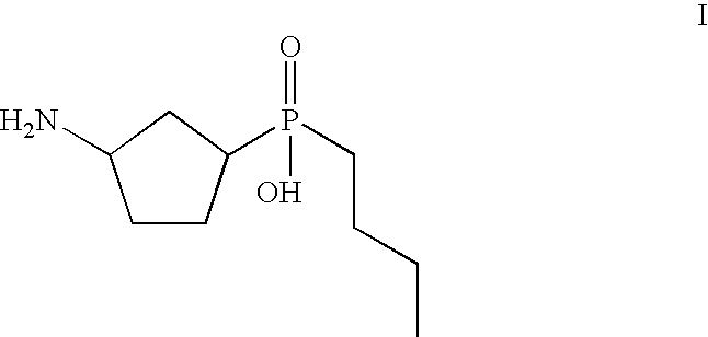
C1CC(P(CCCC)(=O)O)CC1N
